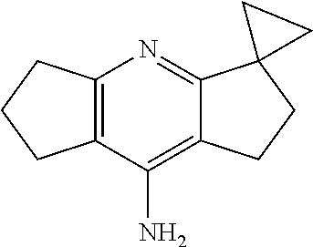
C12=C(C(N)=C3C(=N1)C1(CC3)CC1)CCC2
